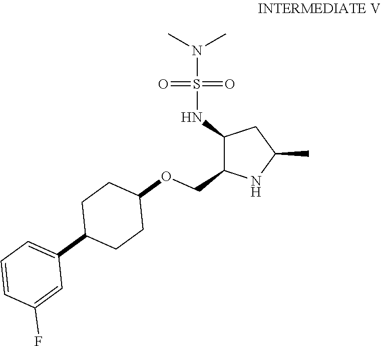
C1(NS(N(C)C)(=O)=O)C(COC2CCC(C3=CC=CC(F)=C3)CC2)NC(C)C1
